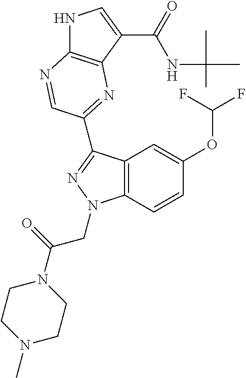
N1C2=C(C(C(=O)NC(C)(C)C)=C1)N=C(C1=NN(CC(N3CCN(C)CC3)=O)C3=C1C=C(OC(F)F)C=C3)C=N2
